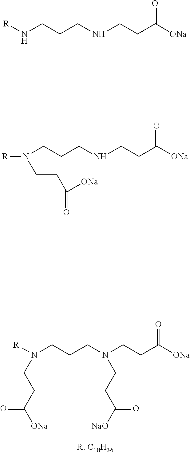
N(CCCN(CCC([ONa])=O)CCC([NaO])=O)([R])CCC([ONa])=O.[R]NCCCNCCC([ONa])=O.N(CCCNCCC([ONa])=O)(CCC([ONa])=O)[R]
